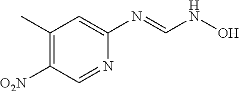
C1(C)=C([O2N])C=NC(N=CNO)=C1
